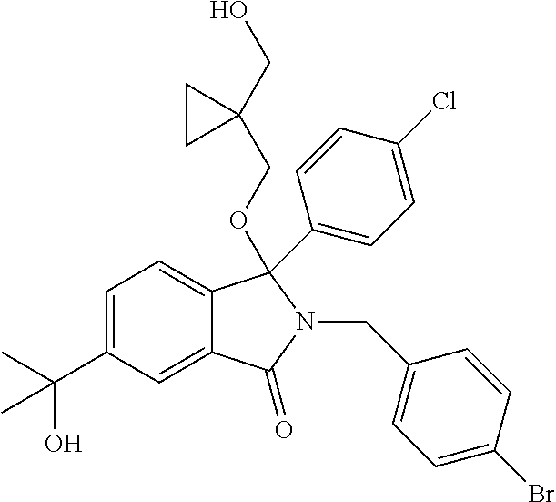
C1=C(C(O)(C)C)C=C2C(=C1)C(C1=CC=C(Cl)C=C1)(OCC1(CO)CC1)N(CC1=CC=C(Br)C=C1)C2=O
